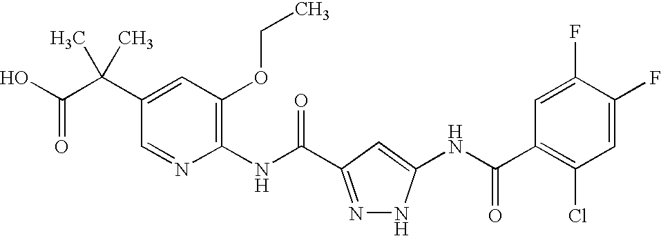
N1=CC(C(C(O)=O)(C)C)=CC(OCC)=C1NC(=O)C1=NNC(NC(C2=C(Cl)C=C(F)C(F)=C2)=O)=C1
